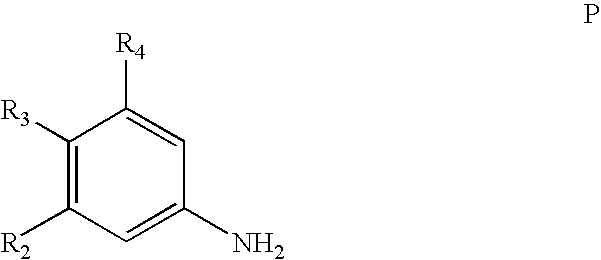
C1([R3])=C([R2])C=C(N)C=C1[R4]
